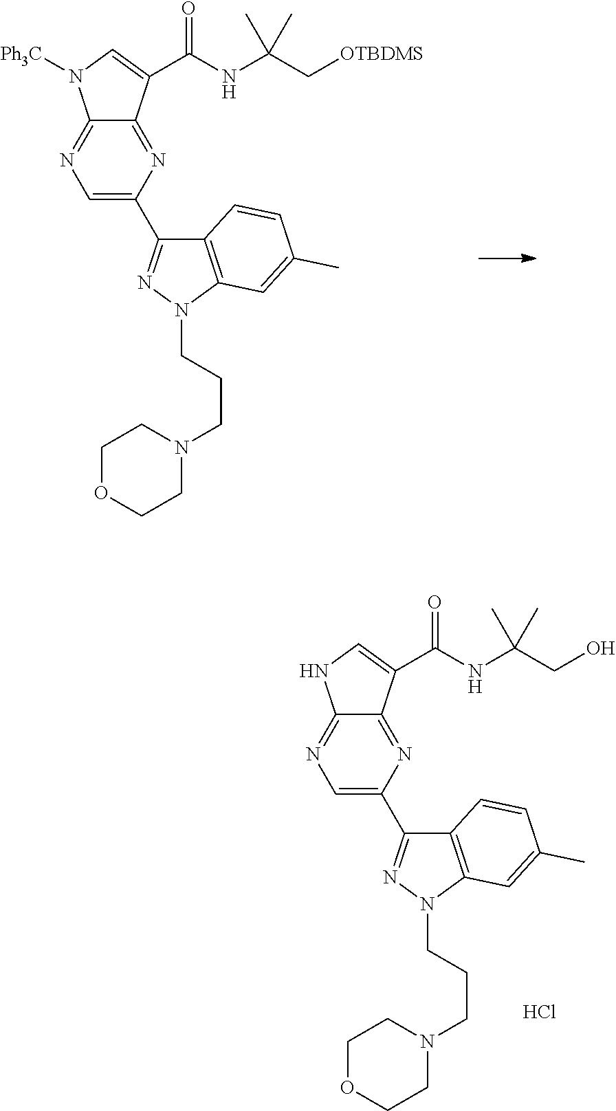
C1=C(C2=NN(CCCN3CCOCC3)C3=C2C=CC(C)=C3)N=C2C(=N1)N([Ph3C])C=C2C(NC(C[OTBDMS])(C)C)=O.C1=C(C2=NN(CCCN3CCOCC3)C3=C2C=CC(C)=C3)N=C2C(=N1)NC=C2C(NC(CO)(C)C)=O.Cl
